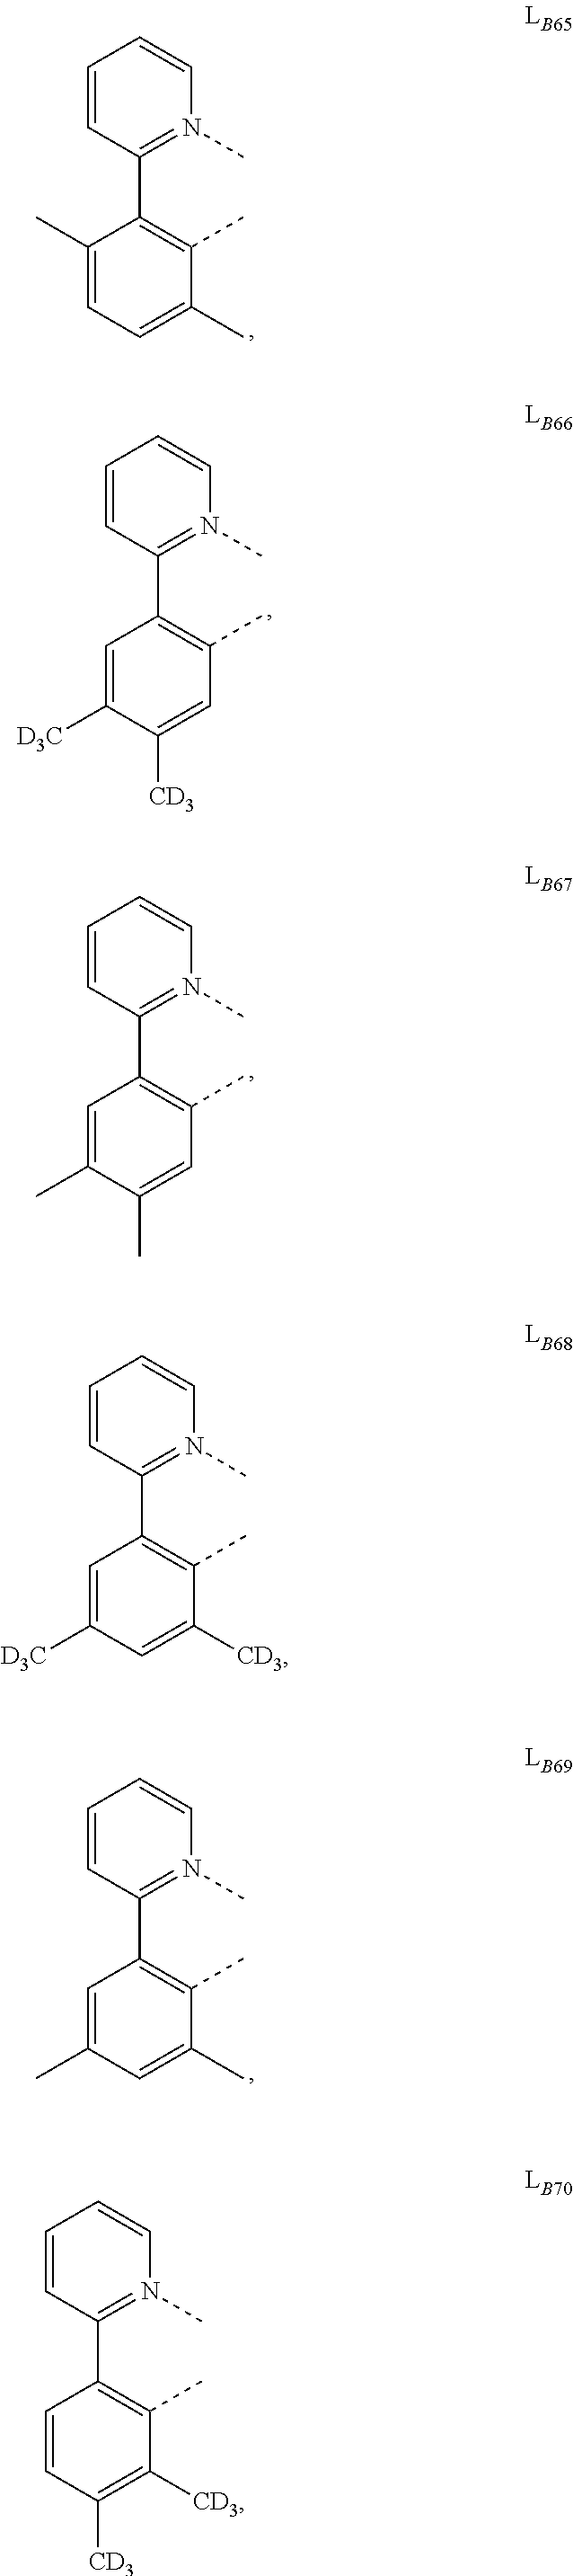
C1=CN(C)=C(C2=C(C)C(C)=CC=C2C)C=C1.C1=CN(C)=C(C2=C(C)C=C([CD3])C([D3C])=C2)C=C1.C1=CN(C)=C(C2=C(C)C=C(C)C(C)=C2)C=C1.C1=CN(C)=C(C2=C(C)C([CD3])=CC([D3C])=C2)C=C1.C1=CN(C)=C(C2=C(C)C(C)=CC(C)=C2)C=C1.C1=CN(C)=C(C2=C(C)C([CD3])=C([CD3])C=C2)C=C1
